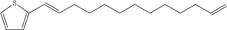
C1=CSC(C=CCCCCCCCCCC=C)=C1
